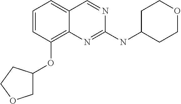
C1=CC(OC2COCC2)=C2C(=C1)C=NC(NC1CCOCC1)=N2
